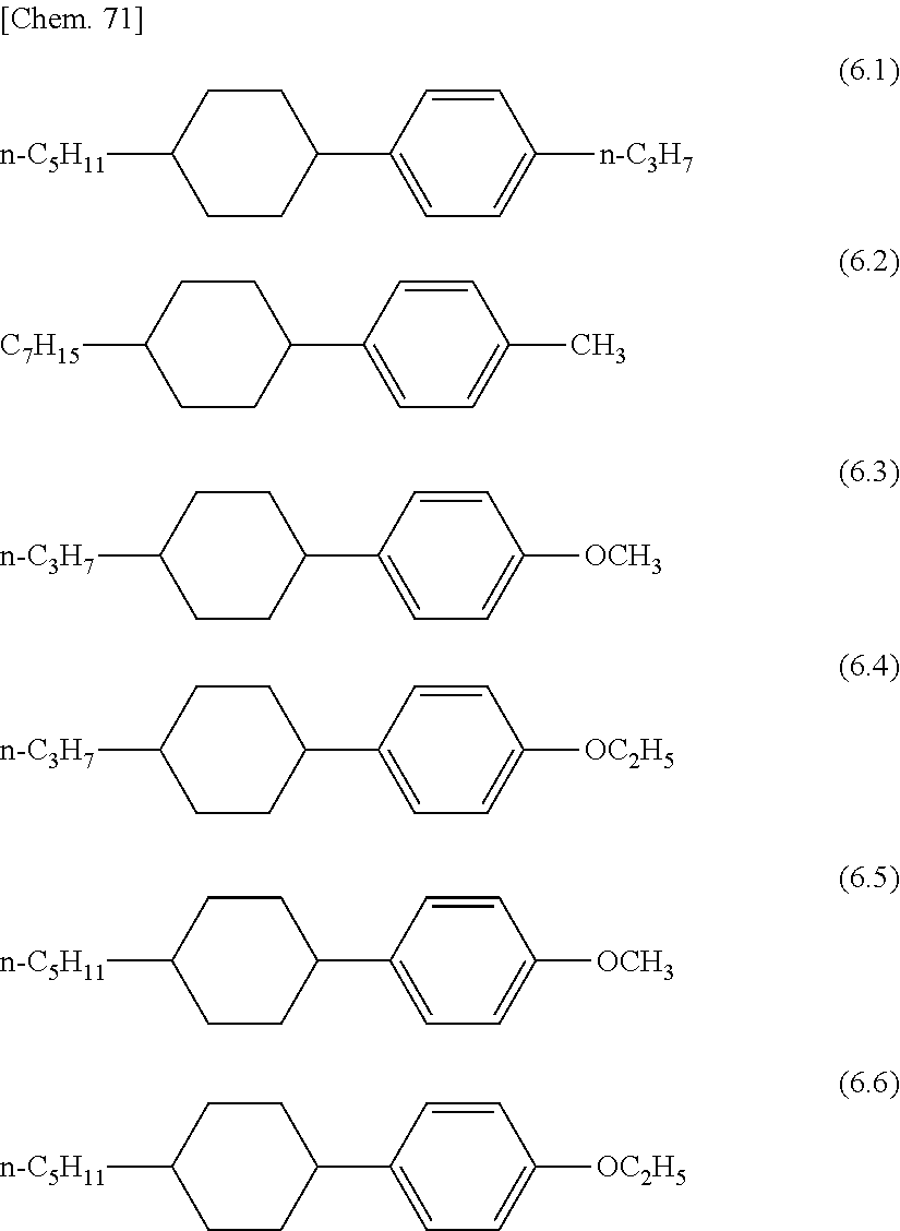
C1CC(C2=CC=C([n-C3H7])C=C2)CCC1[n-C5H11].C1CC(C2=CC=C(C)C=C2)CCC1[C7H15].C1CC(C2=CC=C([OCH3])C=C2)CCC1[n-C3H7].C1CC(C2=CC=C([OC2H5])C=C2)CCC1[n-C3H7].C1CC(C2=CC=C([OCH3])C=C2)CCC1[n-C5H11].C1CC(C2=CC=C([OC2H5])C=C2)CCC1[n-C5H11]
